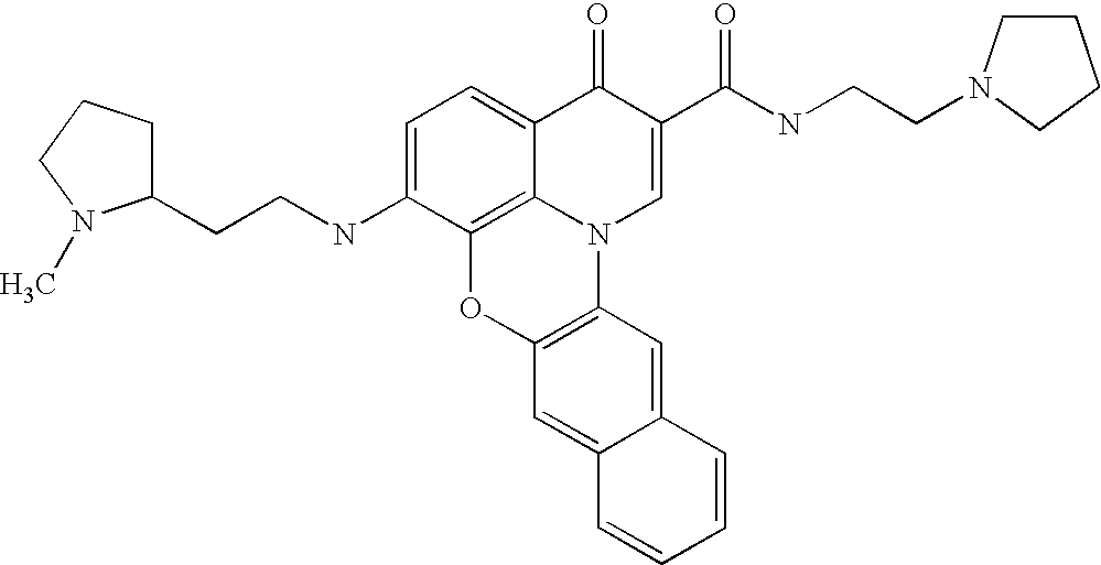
C1=C(NCCC2CCCN2C)C2=C3C(=C1)C(=O)C(C(=O)NCCN1CCCC1)=CN3C1=C(O2)C=C2C(=C1)C=CC=C2
